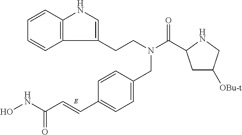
C1=CC2=C(C=C1)C(CCN(C(C1CC([OBu-t])CN1)=O)CC1=CC=C(C=CC(NO)=O)C=C1)=CN2
